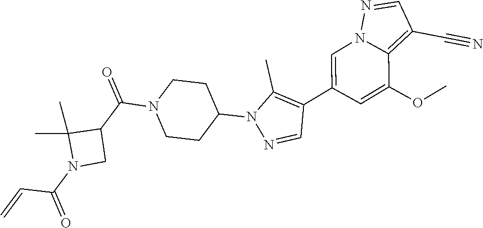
C1=C(C2=C(C)N(C3CCN(C(C4C(C)(C)N(C(=O)C=C)C4)=O)CC3)N=C2)C=C(OC)C2=C(C#N)C=NN12
